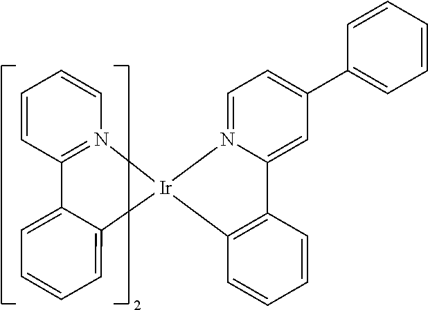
C1=CC2=N(C=C1)[Ir]1(C3=CC=CC=C23)N2=CC=C(C3=CC=CC=C3)C=C2C2=C1C=CC=C2
